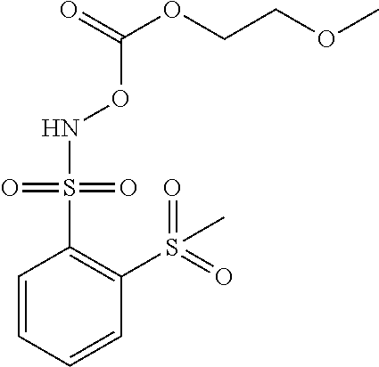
C1=CC=CC(S(=O)(=O)C)=C1S(=O)(=O)NOC(OCCOC)=O
